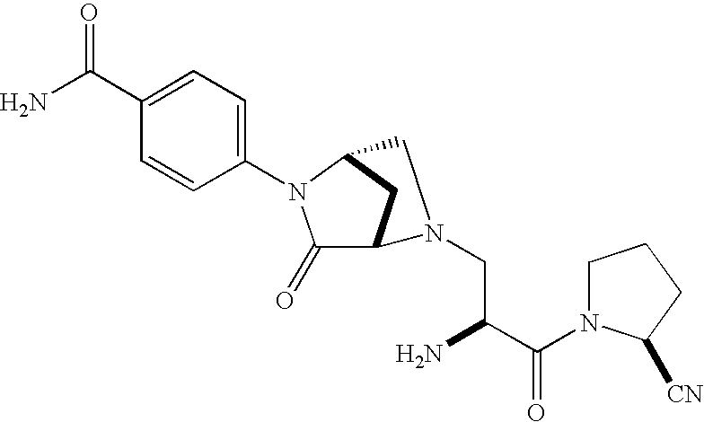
C1(=O)C2CC(N1C1=CC=C(C(N)=O)C=C1)CN2CC(C(N1CCCC1[CN])=O)N
